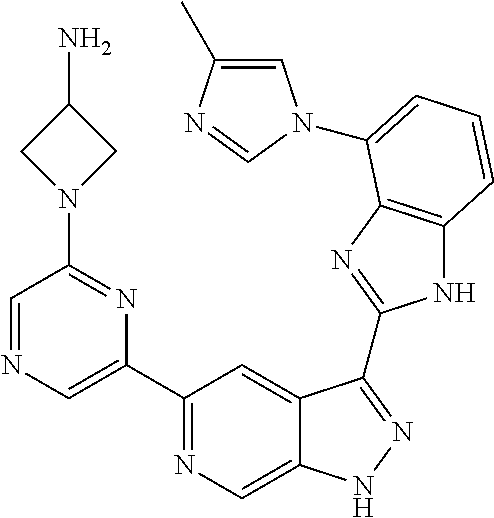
C1(C2=NC=C3C(=C2)C(C2=NC4=C(N2)C=CC=C4N2C=C(C)N=C2)=NN3)=CN=CC(N2CC(N)C2)=N1
